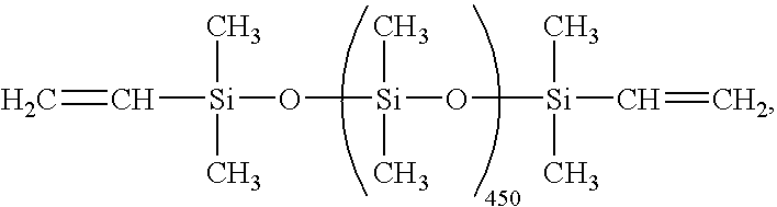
C=C[Si](O[Si](O[Si](C=C)(C)C)(C)C)(C)C
